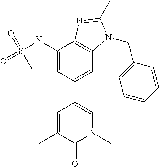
C1(NS(=O)(=O)C)=CC(C2=CN(C)C(=O)C(C)=C2)=CC2=C1N=C(C)N2CC1=CC=CC=C1
